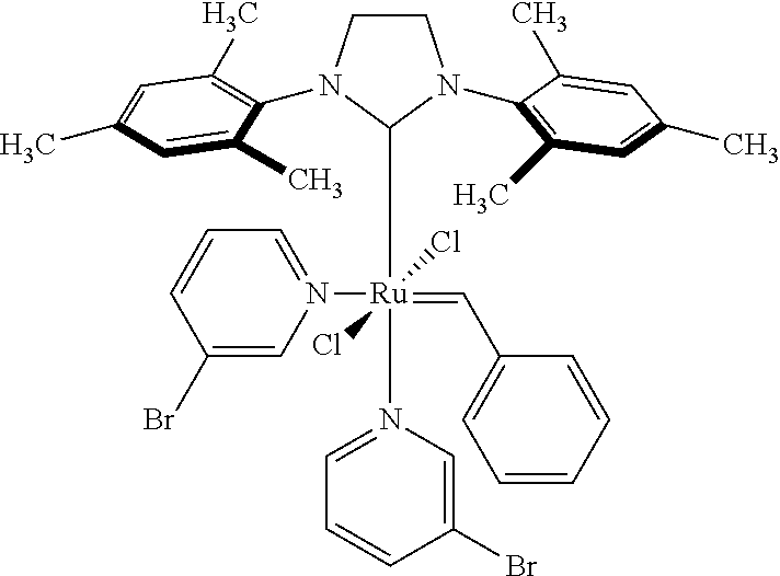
C1=C(C)C(N2CCN(C3=C(C)C=C(C)C=C3C)C2[Ru](=CC2=CC=CC=C2)(Cl)(Cl)(N2=CC=CC(Br)=C2)N2=CC=CC(Br)=C2)=C(C)C=C1C
